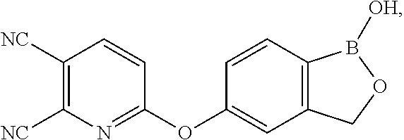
C1([NC])=C([NC])N=C(OC2=CC3=C(C=C2)B([OH])OC3)C=C1
